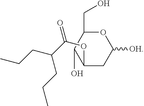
O1C(CO)C(O)C(OC(=O)C(CCC)CCC)CC1[OH]
